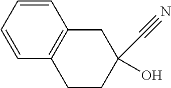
C1=CC=CC2=C1CCC(O)(C#N)C2
